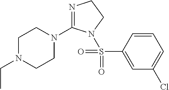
N1=C(N2CCN(CC)CC2)N(S(C2=CC(Cl)=CC=C2)(=O)=O)CC1
